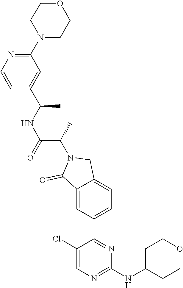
C1(N2CCOCC2)=NC=CC(C(C)NC(C(C)N2C(=O)C3=CC(C4=NC(NC5CCOCC5)=NC=C4Cl)=CC=C3C2)=O)=C1
